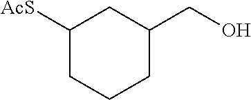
C1([AcS])CCCC(CO)C1
